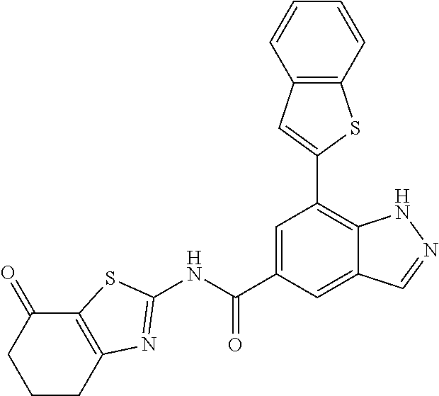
N(C(C1=CC(C2=CC3=C(S2)C=CC=C3)=C2C(=C1)C=NN2)=O)C1=NC2=C(C(=O)CCC2)S1
